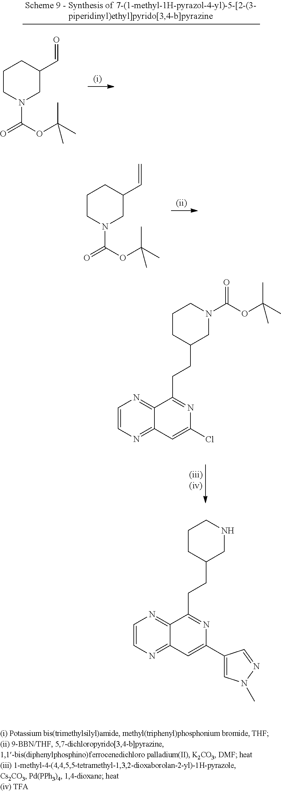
C1=CN=C2C(=N1)C(CCC1CNCCC1)=NC(C1=CN(C)N=C1)=C2.C1CN(C(=O)OC(C)(C)C)CC(C=O)C1.C1CN(C(=O)OC(C)(C)C)CC(C=C)C1.C1=CN=C2C(=N1)C(CCC1CN(C(OC(C)(C)C)=O)CCC1)=NC(Cl)=C2
